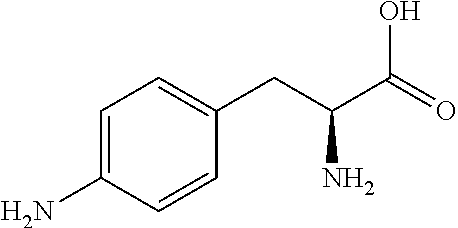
C1=C(N)C=CC(CC(C(=O)O)N)=C1
